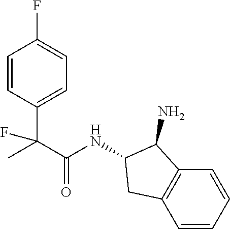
C1=CC(C(C(NC2C(N)C3=C(C=CC=C3)C2)=O)(C)F)=CC=C1F
